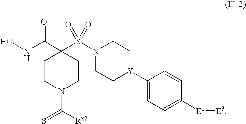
ONC(C1(S(N2CC[Y](C3=CC=C([E1][E3])C=C3)CC2)(=O)=O)CCN(C([Rx2])=S)CC1)=O
